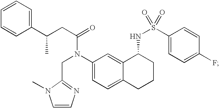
C1=CC(C(CC(=O)N(C2=CC=C3C(=C2)C(NS(=O)(C2=CC=C(F)C=C2)=O)CCC3)CC2=NC=CN2C)C)=CC=C1
